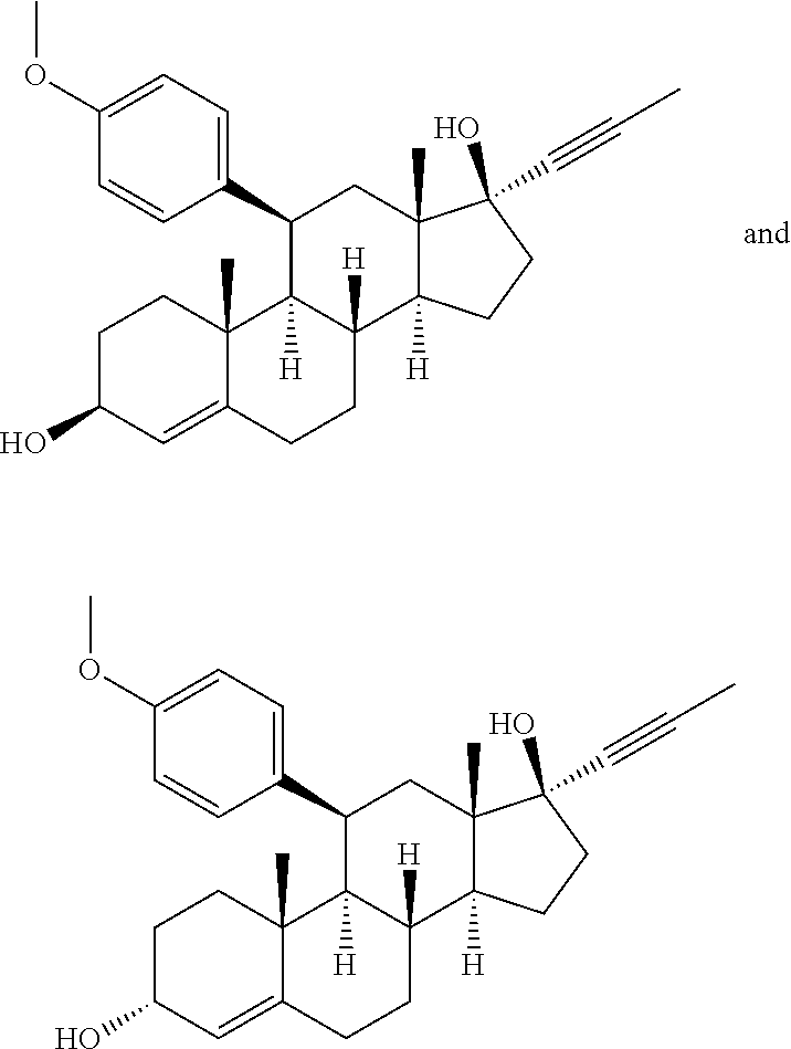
C1C(O)C=C2C(C)(C1)C1([H])C([H])(CC2)C2([H])C(C)(CC1C1=CC=C(OC)C=C1)C(O)(C#CC)CC2.C1C(O)C=C2C(C)(C1)C1([H])C([H])(CC2)C2([H])C(C)(CC1C1=CC=C(OC)C=C1)C(O)(C#CC)CC2
